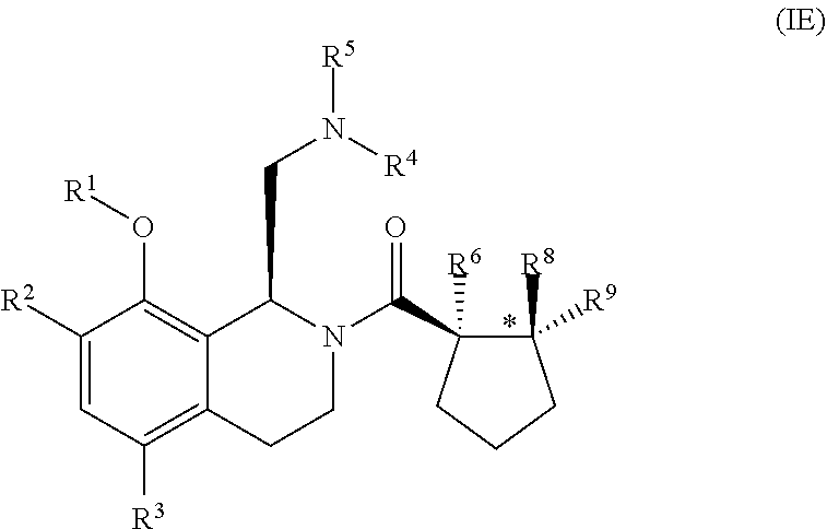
C1([R2])=CC([R3])=C2C(=C1O[R1])C(CN([R4])[R5])N(C(=O)C1([R6])C([R9])([R8])CCC1)CC2
